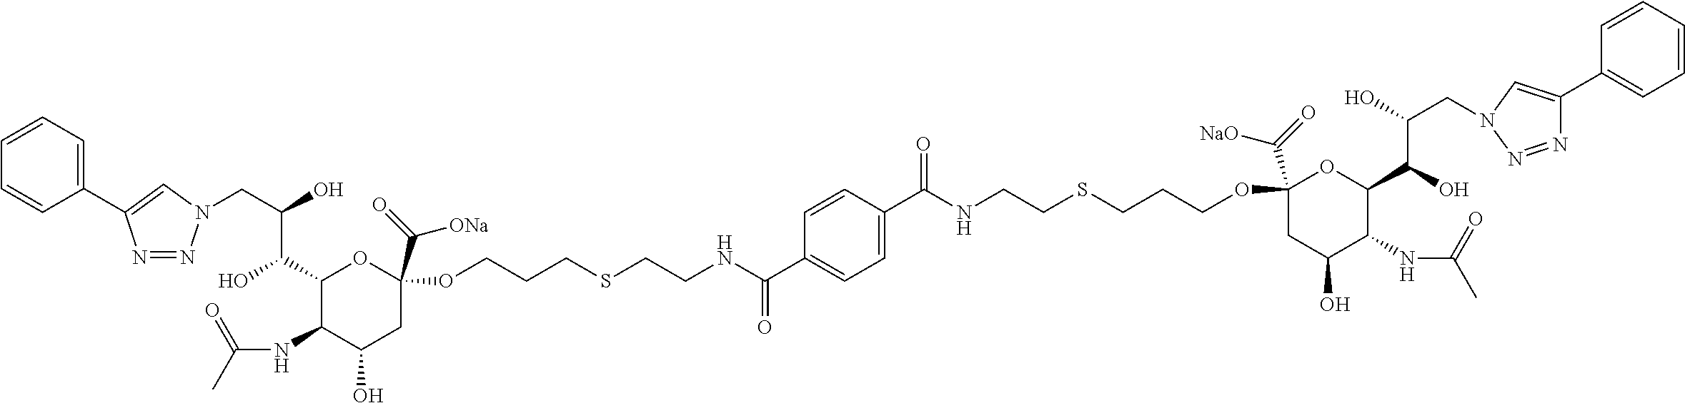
C(C(O)C(C1C(NC(C)=O)C(O)CC(C(=O)[ONa])(OCCCSCCNC(C2=CC=C(C(NCCSCCCOC3(C(=O)[NaO])CC(O)C(NC(C)=O)C(C(O)C(O)CN4C=C(C5=CC=CC=C5)N=N4)O3)=O)C=C2)=O)O1)O)N1N=NC(C2=CC=CC=C2)=C1
